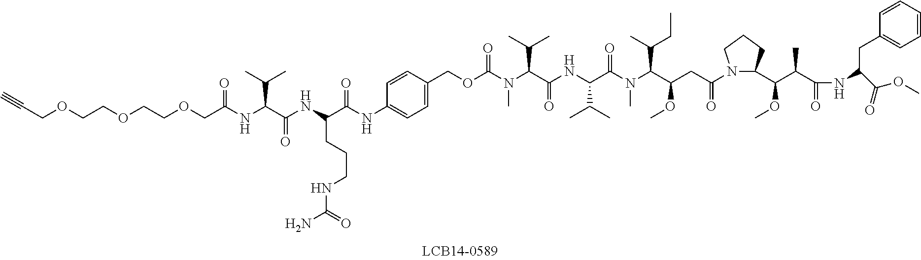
N(C(C(NC(C(N(C(C(CC(=O)N1C(C(C(C(NC(C(OC)=O)CC2=CC=CC=C2)=O)C)OC)CCC1)OC)C(CC)C)C)=O)C(C)C)=O)C(C)C)(C)C(OCC1=CC=C(NC(C(NC(=O)C(C(C)C)NC(COCCOCCOCC#C)=O)CCCNC(=O)N)=O)C=C1)=O
